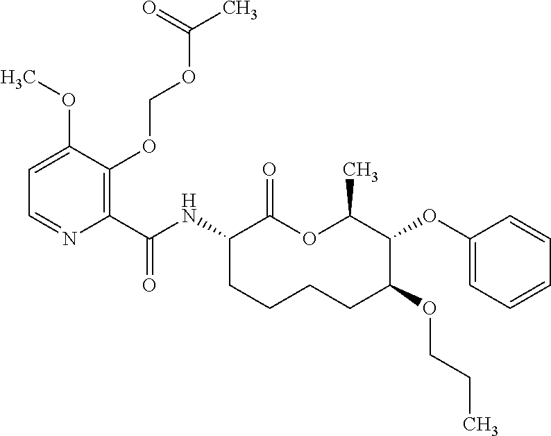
C1(C(NC2C(=O)OC(C)C(OC3=CC=CC=C3)C(OCCC)CCCC2)=O)=C(OCOC(C)=O)C(OC)=CC=N1
